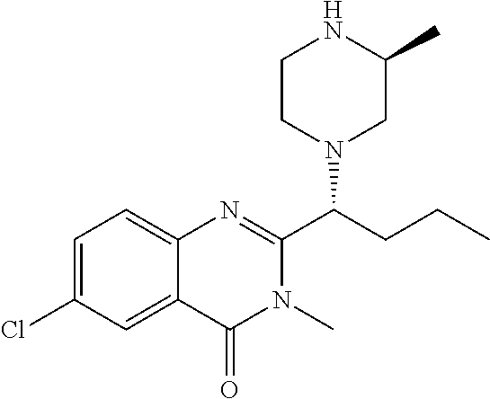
C1(C)CN(C(C2=NC3=CC=C(Cl)C=C3C(=O)N2C)CCC)CCN1
